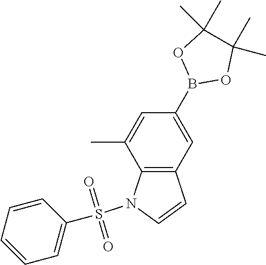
C12=C(C=CN1S(C1=CC=CC=C1)(=O)=O)C=C(B1OC(C)(C)C(C)(C)O1)C=C2C
